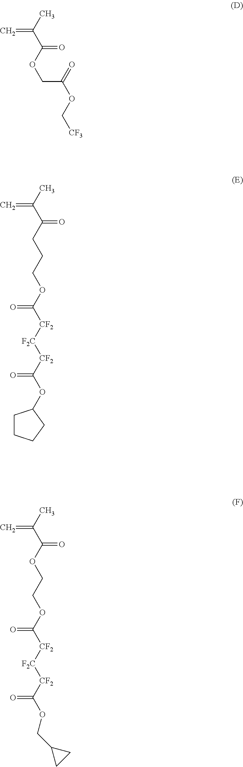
O(C(C(C)=C)=O)CC(OC[CF3])=O.O(C(C(C)=C)=O)CCOC([CF2][F2C][CF2]C(OCC1CC1)=O)=O.C(C(C(C)=C)=O)CCOC([CF2][F2C][CF2]C(OC1CCCC1)=O)=O
